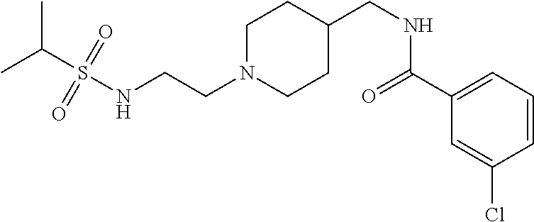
N(CCN1CCC(CNC(C2=CC=CC(Cl)=C2)=O)CC1)S(C(C)C)(=O)=O
